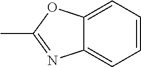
C1(C)=NC2=CC=CC=C2O1
